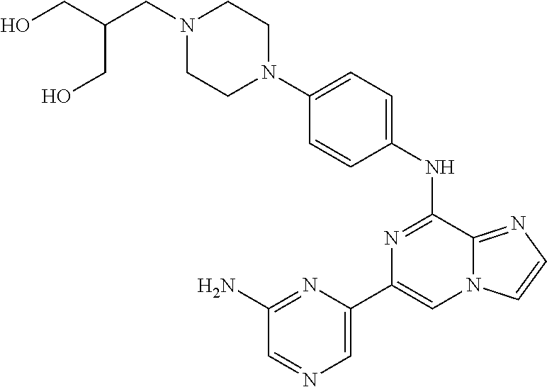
C1(NC2=NC(C3=CN=CC(N)=N3)=CN3C2=NC=C3)=CC=C(N2CCN(CC(CO)CO)CC2)C=C1
